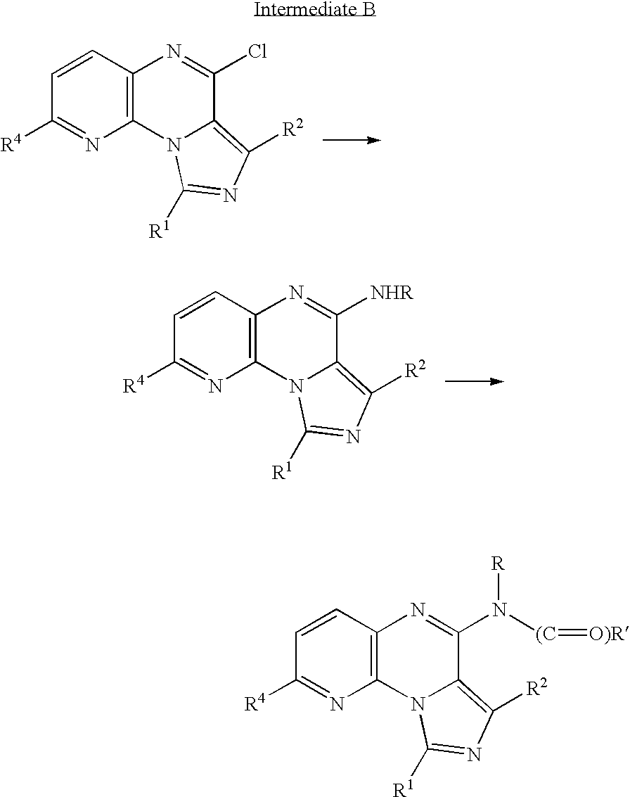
C1=CC([R4])=NC2=C1N=C(Cl)C1=C([R2])N=C([R1])N21.C1=CC([R4])=NC2=C1N=C([NHR])C1=C([R2])N=C([R1])N21.C1=CC([R4])=NC2=C1N=C(N([R])[(C]=[O)R])C1=C([R2])N=C([R1])N21
